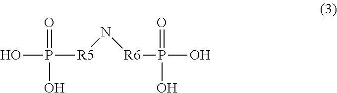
OP(=O)(O)[R5]N[R6]P(=O)(O)O
